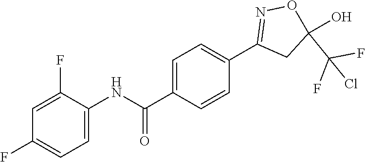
C1(NC(C2=CC=C(C3=NOC(O)(C(F)(F)Cl)C3)C=C2)=O)=CC=C(F)C=C1F
